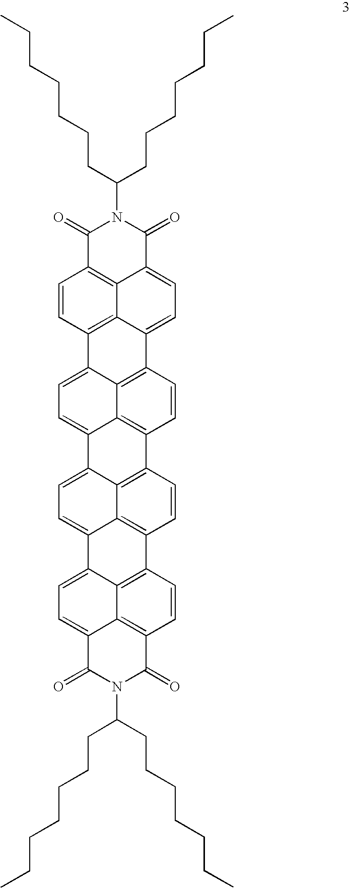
C12=CC=C3C4=C(C=CC(=C14)C1=C4C2=CC=C2C4=C(C=C1)C1=C4C2=CC=C2C4=C(C=C1)C(=O)N(C(CCCCCCC)CCCCCCC)C2=O)C1=CC=C2C4=C(C=CC3=C14)C(=O)N(C(CCCCCCC)CCCCCCC)C2=O
